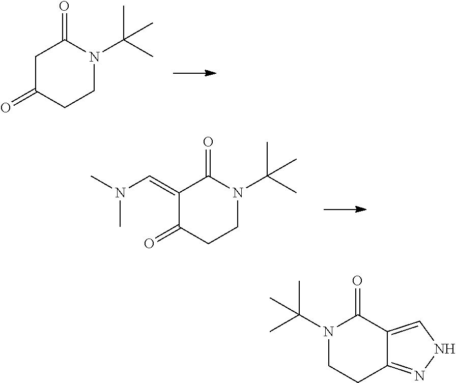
C1C(=O)CCN(C(C)(C)C)C1=O.C1(=CN(C)C)C(=O)CCN(C(C)(C)C)C1=O.C12=CNN=C1CCN(C(C)(C)C)C2=O
